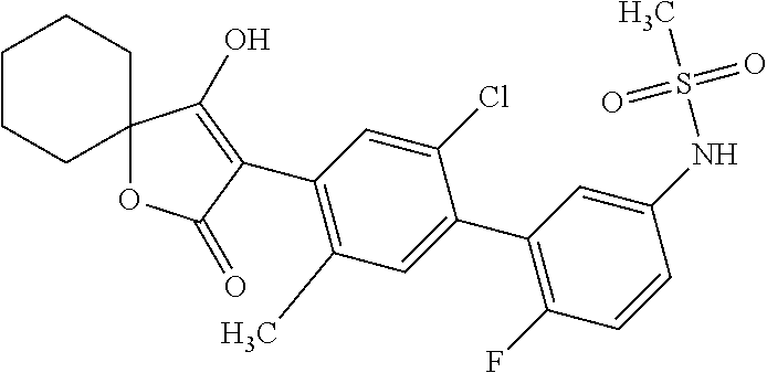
C12(OC(=O)C(C3=C(C)C=C(C4=C(F)C=CC(NS(C)(=O)=O)=C4)C(Cl)=C3)=C1O)CCCCC2
